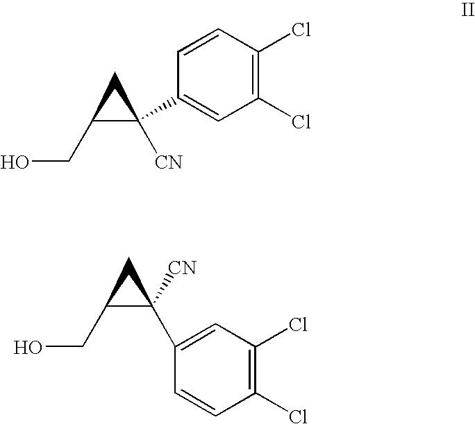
C1=CC(Cl)=C(Cl)C=C1C1([CN])C(CO)C1.C1(C2([CN])C(CO)C2)=CC(Cl)=C(Cl)C=C1
